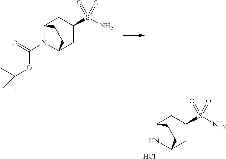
C12N(C(=O)OC(C)(C)C)C(CC(S(N)(=O)=O)C1)CC2.C12NC(CC(S(N)(=O)=O)C1)CC2.Cl
